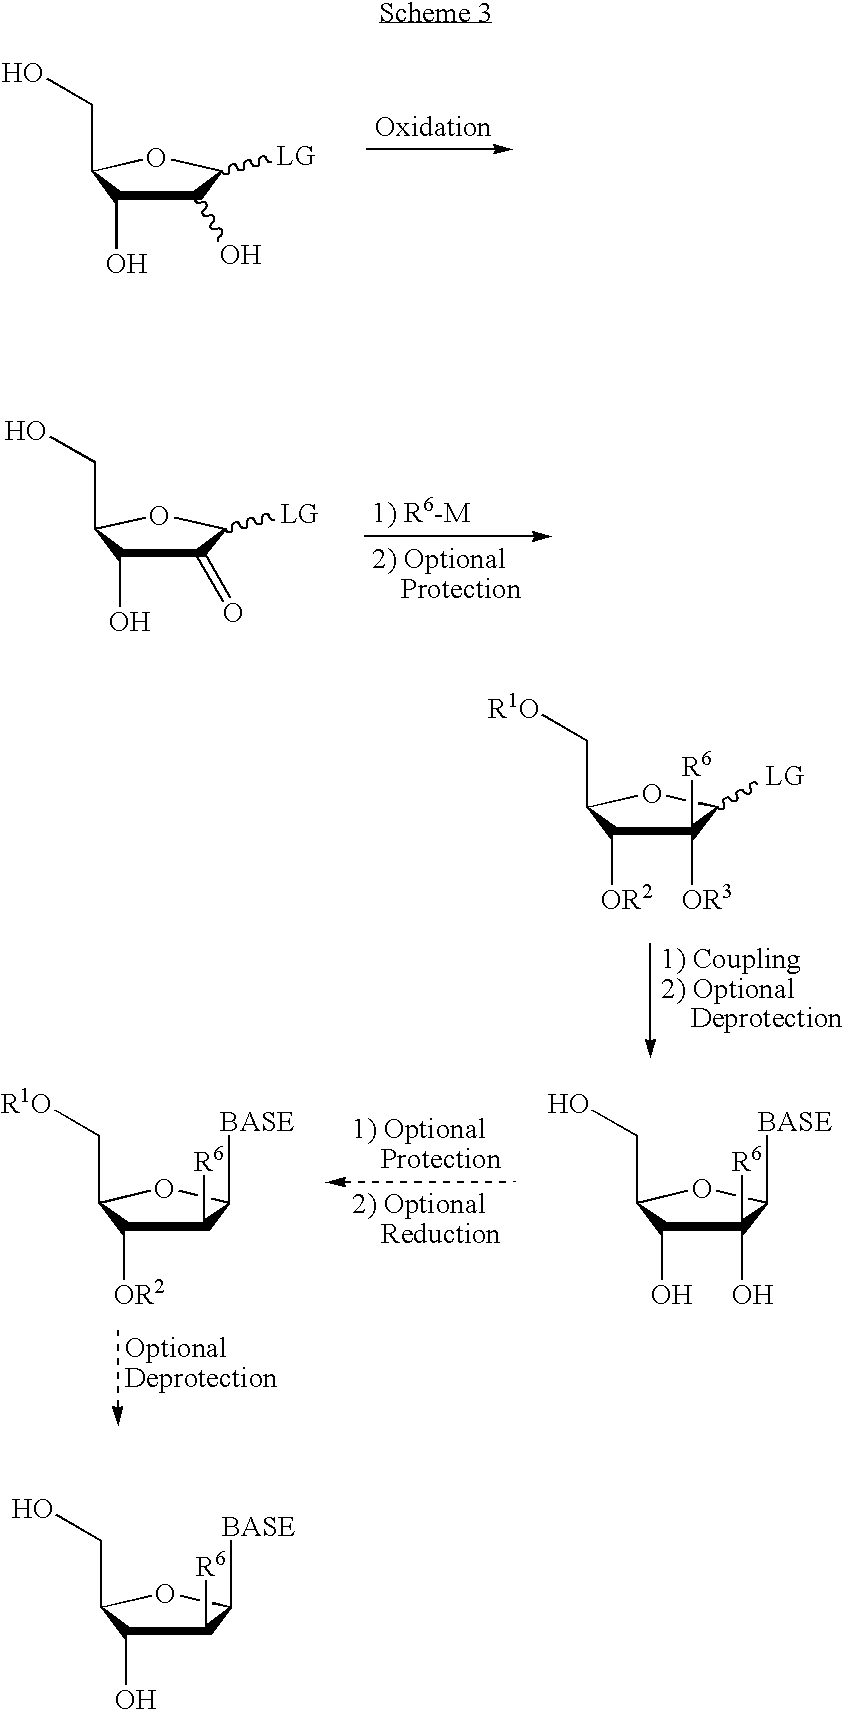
C1(O)C(O)C(CO)OC1[LG].C1(=O)C(O)C(CO)OC1[LG].C1([OR3])([R6])C([OR2])C(C[R1O])OC1[LG].C1(O)([R6])C(O)C(CO)OC1[BASE].C1([R6])C([OR2])C(C[R1O])OC1[BASE].C1([R6])C(O)C(CO)OC1[BASE]
